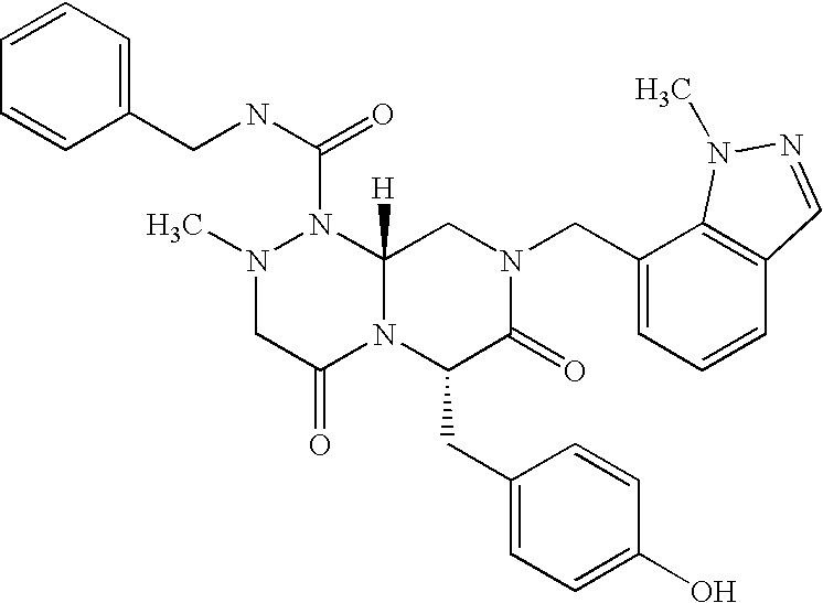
C1=CC(CNC(=O)N2N(C)CC(=O)N3C2([H])CN(CC2=CC=CC4=C2N(C)N=C4)C(=O)C3CC2=CC=C(O)C=C2)=CC=C1
